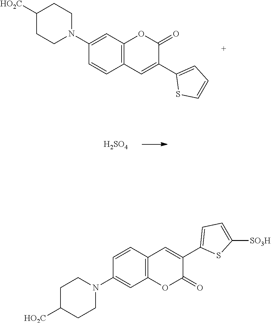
[H2SO4].C1(N2CCC([HO2C])CC2)=CC2=C(C=C(C3=CC=CS3)C(=O)O2)C=C1.C1(N2CCC([HO2C])CC2)=CC2=C(C=C(C3=CC=C([SO3H])S3)C(=O)O2)C=C1
